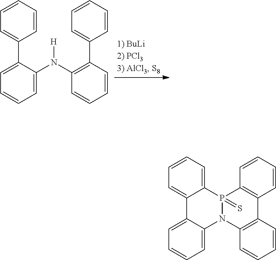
C1(C2=CC=CC=C2N(C2=C(C3=CC=CC=C3)C=CC=C2)[H])=CC=CC=C1.C12=CC=CC=C1P1(=S)N(C3=CC=CC=C23)C2=C(C=CC=C2)C2=C1C=CC=C2
